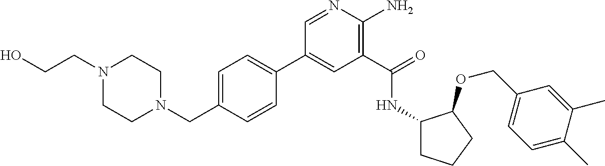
C1(C2=CC=C(CN3CCN(CCO)CC3)C=C2)=CC(C(=O)NC2CCCC2OCC2=CC=C(C)C(C)=C2)=C(N)N=C1
